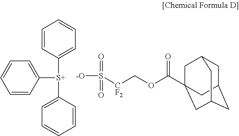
C1([S+](C2=CC=CC=C2)C2=CC=CC=C2)=CC=CC=C1.[-O]S([CF2]COC(=O)C12CC3CC(CC(C1)C3)C2)(=O)=O
